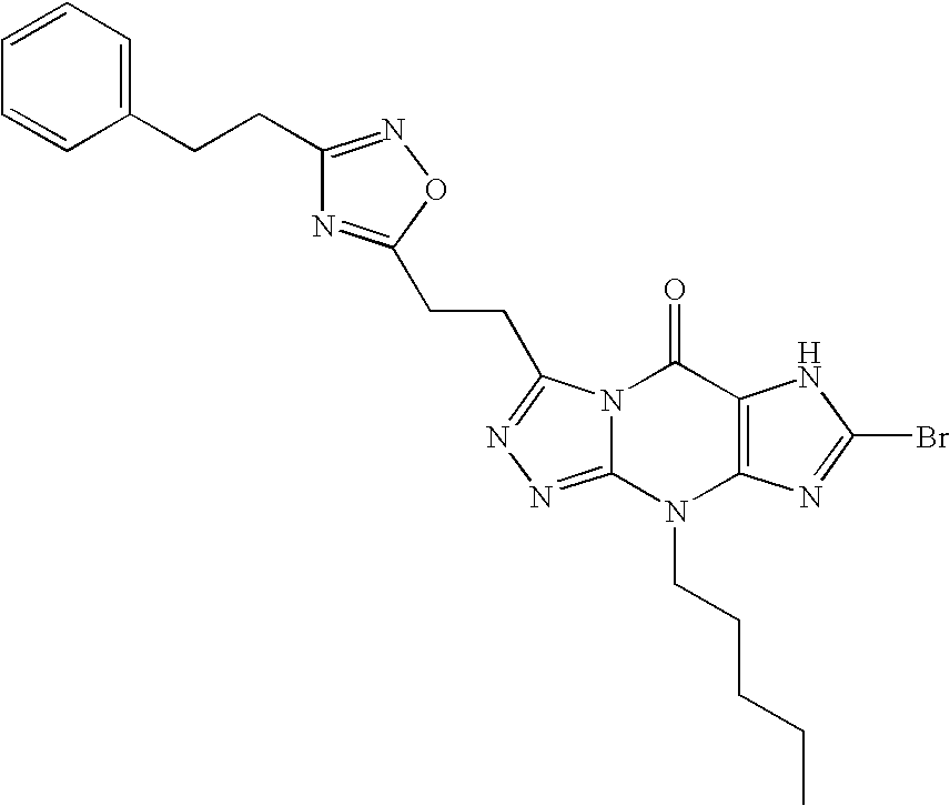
N12C(=NN=C1CCC1=NC(CCC3=CC=CC=C3)=NO1)N(CCCCC)C1=C(C2=O)NC(Br)=N1
